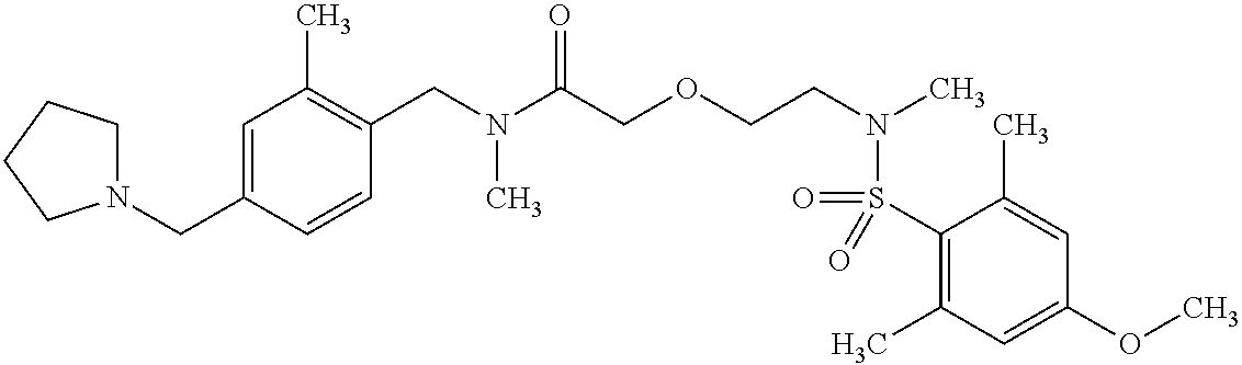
C1=C(CN2CCCC2)C=CC(CN(C(COCCN(C)S(=O)(C2=C(C)C=C(OC)C=C2C)=O)=O)C)=C1C
